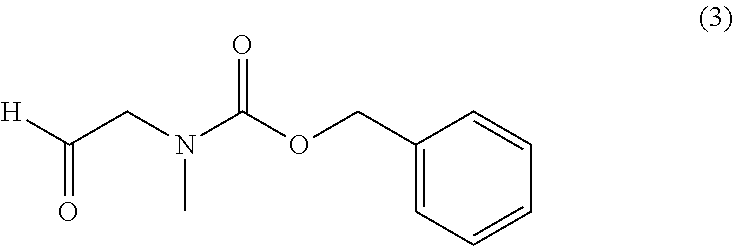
C1(COC(N(CC([H])=O)C)=O)=CC=CC=C1
